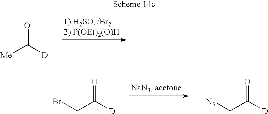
[Me]C([D])=O.C(C([D])=O)Br.C(C([D])=O)[N3]
